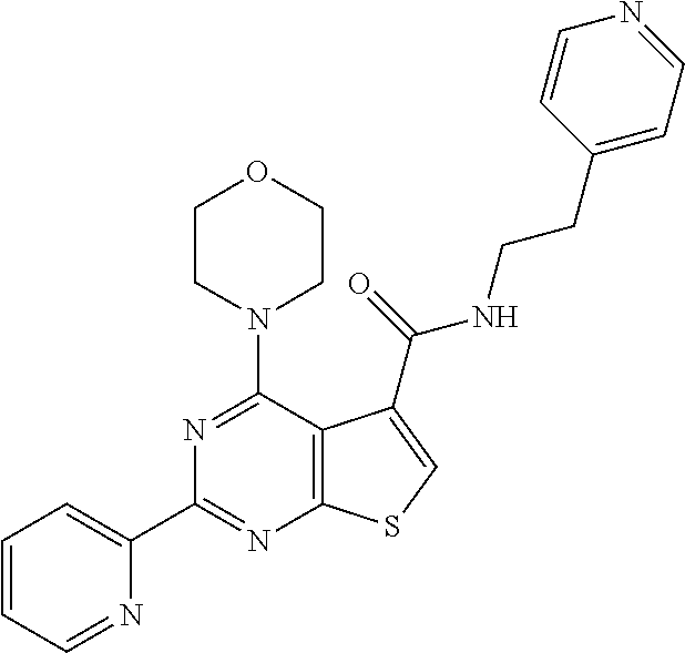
C1(C2=CC=CC=N2)=NC2=C(C(N3CCOCC3)=N1)C(C(=O)NCCC1=CC=NC=C1)=CS2
